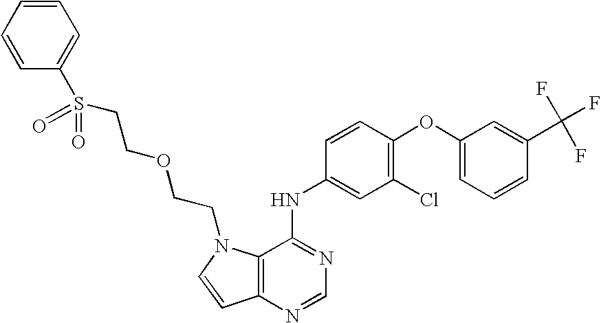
C1=CC=CC(S(=O)(CCOCCN2C3=C(N=CN=C3NC3=CC(Cl)=C(OC4=CC=CC(C(F)(F)F)=C4)C=C3)C=C2)=O)=C1
